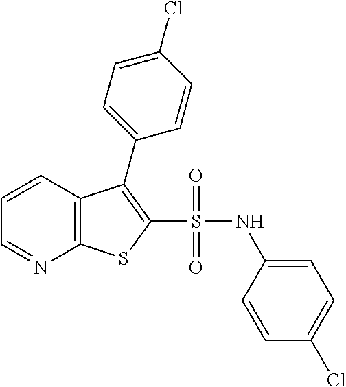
C1=CC2=C(N=C1)SC(S(NC1=CC=C(Cl)C=C1)(=O)=O)=C2C1=CC=C(Cl)C=C1
